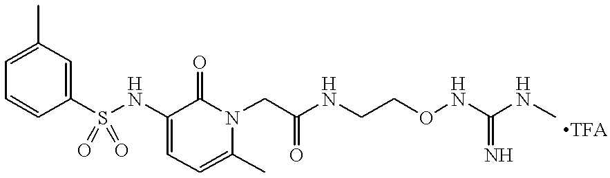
CC1=CC=CC(S(NC2=CC=C(C)N(CC(NCCONC(NC)=N)=O)C2=O)(=O)=O)=C1
